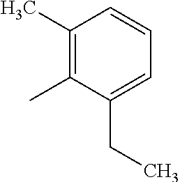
C1(C)=C(C)C(CC)=CC=C1
